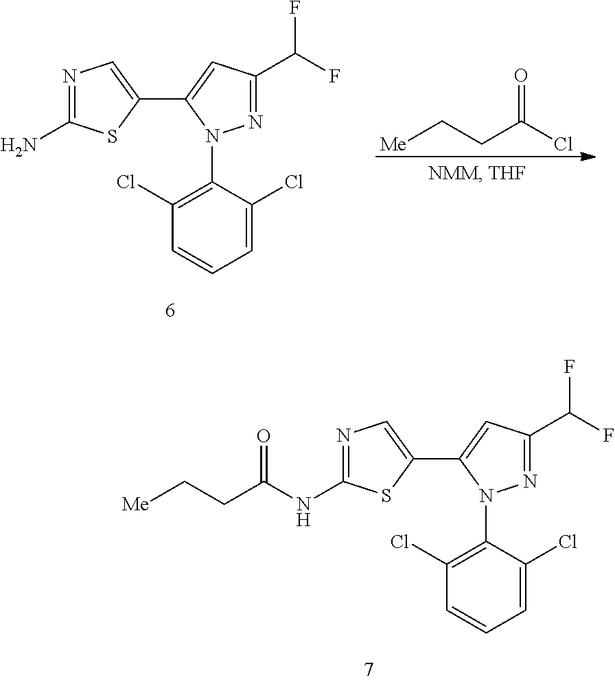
C1(N)=NC=C(C2=CC(C(F)F)=NN2C2=C(Cl)C=CC=C2Cl)S1.[Me]CCC(Cl)=O.C1(NC(CC[Me])=O)=NC=C(C2=CC(C(F)F)=NN2C2=C(Cl)C=CC=C2Cl)S1
